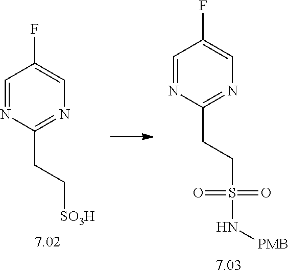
C1=NC(CC[SO3H])=NC=C1F.C1=NC(CCS(N[PMB])(=O)=O)=NC=C1F
